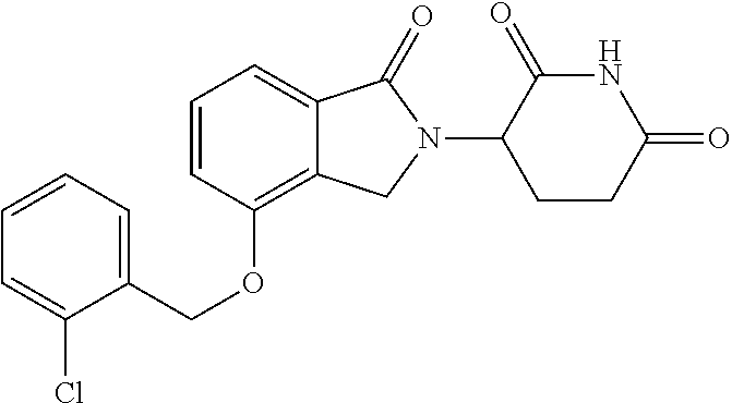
C(OC1=C2C(=CC=C1)C(=O)N(C1C(=O)NC(=O)CC1)C2)C1=CC=CC=C1Cl
